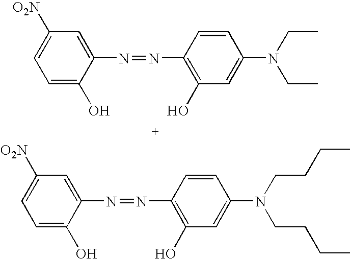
C1=C(O)C(N=NC2=C(O)C=C(N(CC)CC)C=C2)=CC([O2N])=C1.C1=C(O)C(N=NC2=C(O)C=C(N(CCCC)CCCC)C=C2)=CC([O2N])=C1
